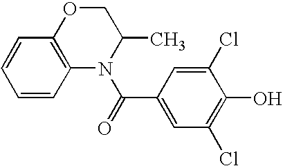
C1=CC2=C(C=C1)OCC(C)N2C(=O)C1=CC(Cl)=C(O)C(Cl)=C1
